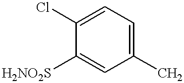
C1=C(Cl)C([H2NO2S])=CC(C)=C1
